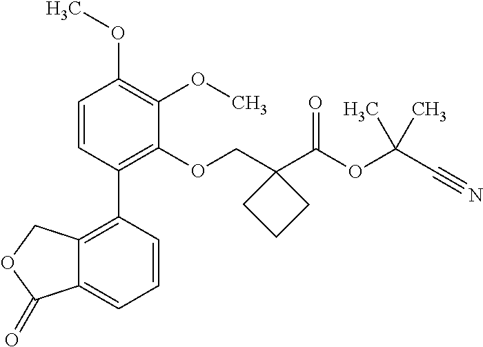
C1=CC(C2=C3C(=CC=C2)C(=O)OC3)=C(OCC2(C(OC(C)(C)C#N)=O)CCC2)C(OC)=C1OC
